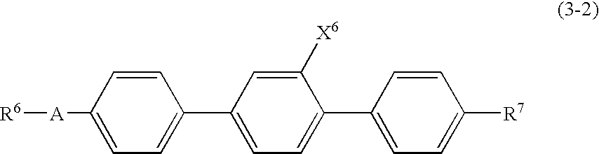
C1([A][R6])=CC=C(C2=CC=C(C3=CC=C([R7])C=C3)C([X6])=C2)C=C1
